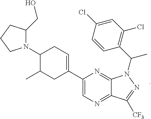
N1=C2C(=NC=C1C1=CCC(N3CCCC3CO)C(C)C1)C([CF3])=NN2C(C1=C(Cl)C=C(Cl)C=C1)C
